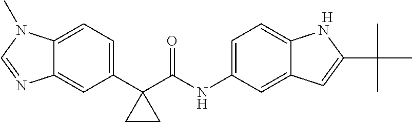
C12=CC=C(C3(C(NC4=CC=C5C(=C4)C=C(C(C)(C)C)N5)=O)CC3)C=C1N=CN2C.[H]
